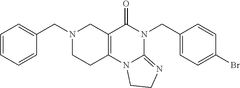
C1=CC=CC(CN2CCC3=C(C2)C(=O)N(CC2=CC=C(Br)C=C2)C2=NCCN32)=C1
